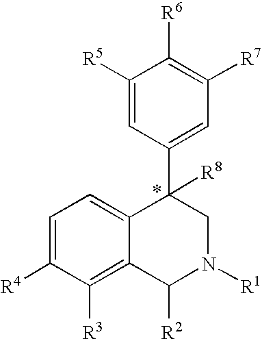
C1=C([R4])C([R3])=C2C(=C1)C(C1=CC([R7])=C([R6])C([R5])=C1)([R8])CN([R1])C2[R2]
